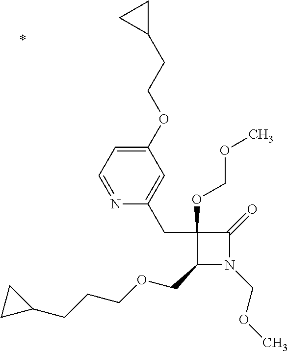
C1(COCCCC2CC2)N(COC)C(=O)C1(CC1=CC(OCCC2CC2)=CC=N1)OCOC
